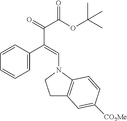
C1=C(C(=CN2C3=C(CC2)C=C([CO2Me])C=C3)C(=O)C(OC(C)(C)C)=O)C=CC=C1
